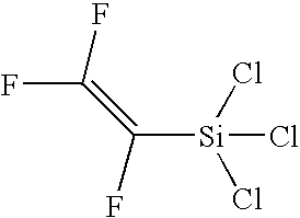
C(=C(F)F)(F)[Si](Cl)(Cl)Cl
